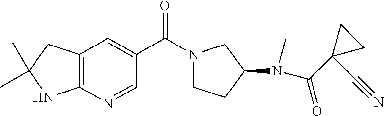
C(C1=CC2=C(N=C1)NC(C)(C)C2)(=O)N1CCC(N(C)C(=O)C2(C#N)CC2)C1
